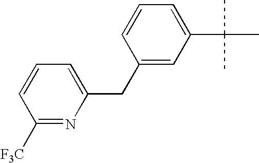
C1([F3C])=NC(CC2=CC(C(C)(C)C)=CC=C2)=CC=C1
